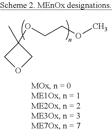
C1(C)(OCCOC)COC1
